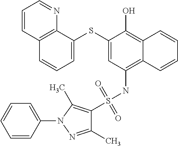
C12=C(NS(=O)(=O)C3=C(C)N(C4=CC=CC=C4)N=C3C)C=C(SC3=CC=CC4=C3N=CC=C4)C(O)=C1C=CC=C2
